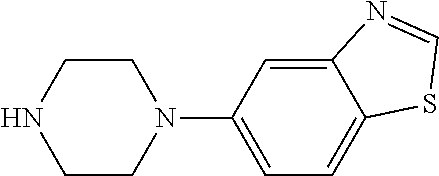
C1CN(C2=CC=C3C(=C2)N=CS3)CCN1
